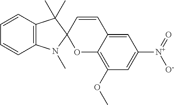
C12=C(C=CC=C1)C(C)(C)C1(N2C)OC2=C(OC)C=C([N+](=O)[O-])C=C2C=C1
